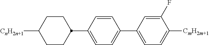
C1=CC(C2CCC([CnH2n+1])CC2)=CC=C1C1=CC=C([CmH2m+1])C(F)=C1
